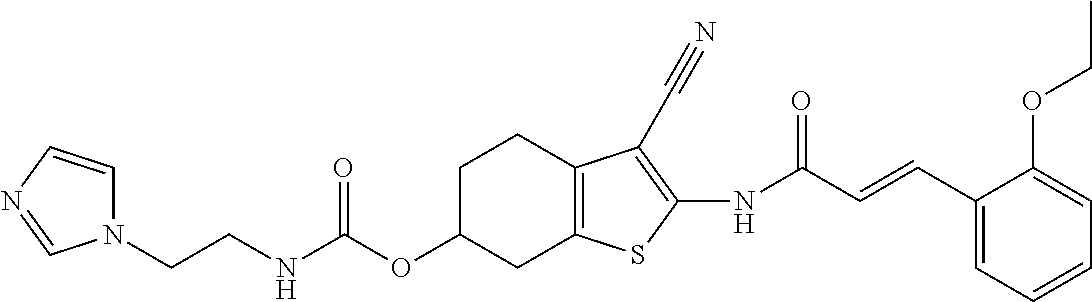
C(NC(OC1CC2=C(CC1)C(C#N)=C(NC(C=CC1=CC=CC=C1OCC)=O)S2)=O)CN1C=CN=C1
